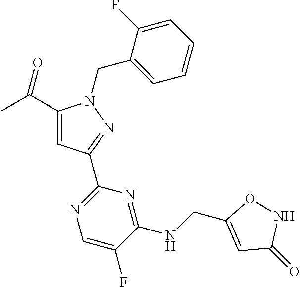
C1(C(C)=O)=CC(C2=NC=C(F)C(NCC3=CC(=O)NO3)=N2)=NN1CC1=CC=CC=C1F
